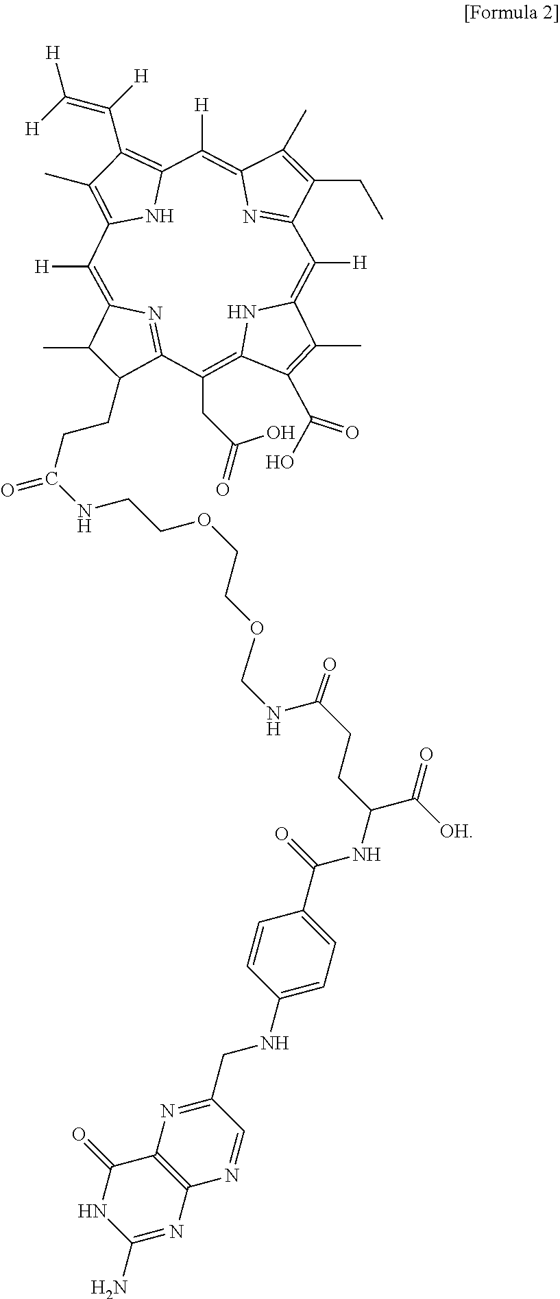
C1(C)C(CCC(NCCOCCOCNC(=O)CCC(NC(=O)C2=CC=C(NCC3=NC4=C(N=C3)N=C(N)NC4=O)C=C2)C([OH])=O)=O)C2=NC1=C([H])C1=C(C)C(C([H])=C([H])[H])=C(N1)C([H])=C1C(C)=C(CC)C(=N1)C([H])=C1C(C)=C(C(O)=O)C(=C2CC(O)=O)N1
